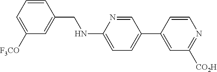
C1([F3CO])=CC=CC(CNC2=CC=C(C3=CC([CO2H])=NC=C3)C=N2)=C1
